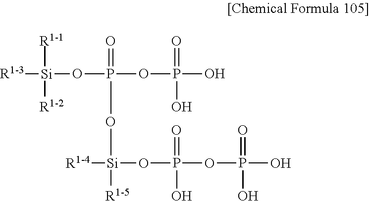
[R1-3][Si]([R1-1])(OP(=O)(OP(O)(O)=O)O[Si]([R1-4])(OP(=O)(OP(O)(O)=O)O)[R1-5])[R1-2]
